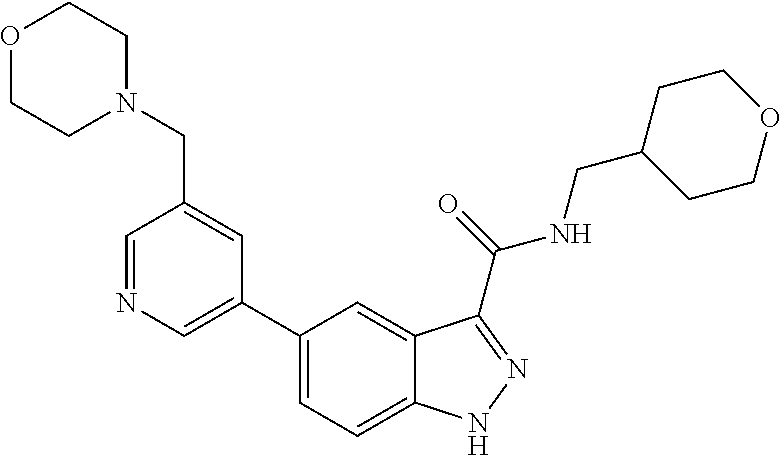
C1(C2=CN=CC(CN3CCOCC3)=C2)=CC=C2C(=C1)C(C(NCC1CCOCC1)=O)=NN2
